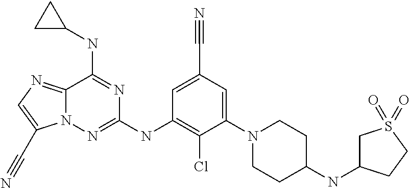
C12=NC=C(C#N)N1N=C(NC1=C(Cl)C(N3CCC(NC4CS(=O)(=O)CC4)CC3)=CC(C#N)=C1)N=C2NC1CC1
